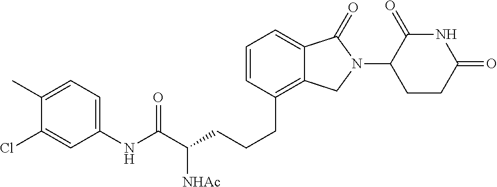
C(CCC1=C2C(=CC=C1)C(=O)N(C1C(=O)NC(=O)CC1)C2)C(C(NC1=CC=C(C)C(Cl)=C1)=O)[NHAc]
